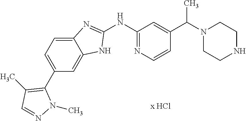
C1(NC2=NC=CC(C(N3CCNCC3)C)=C2)=NC2=CC=C(C3=C(C)C=NN3C)C=C2N1
